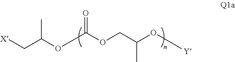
[X]CC(OC(OCC(O[Y])C)=O)C
